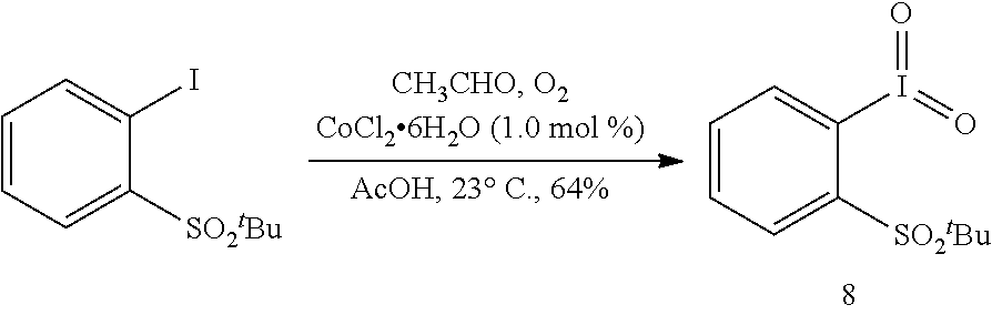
C1=CC=C([SO2tBu])C(I)=C1.C1=CC=C([SO2tBu])C(I(=O)=O)=C1
